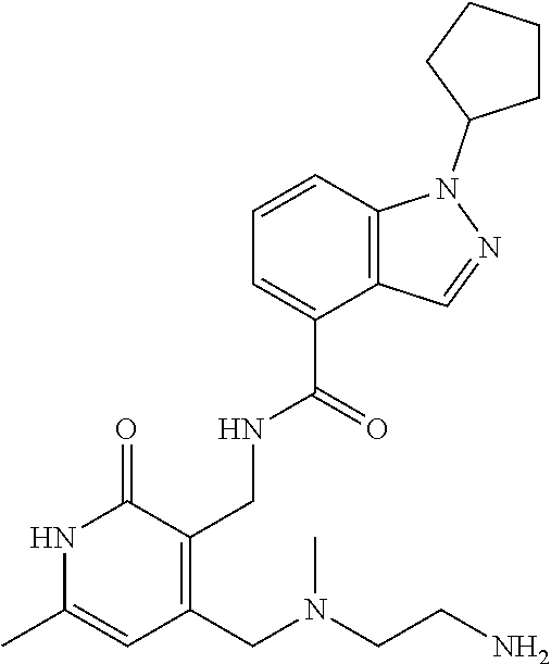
C12=C(C=CC=C1C(=O)NCC1=C(CN(CCN)C)C=C(C)NC1=O)N(C1CCCC1)N=C2
